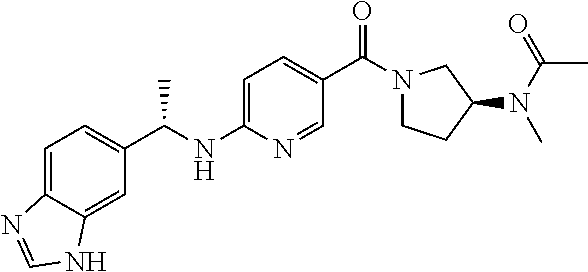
C1=C(NC(C2=CC=C3C(=C2)NC=N3)C)N=CC(C(N2CCC(N(C(=O)C)C)C2)=O)=C1
